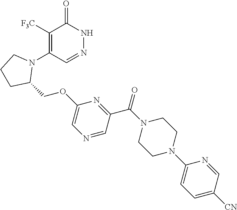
C1([F3C])=C(N2CCCC2COC2=CN=CC(C(N3CCN(C4=CC=C([CN])C=N4)CC3)=O)=N2)C=NNC1=O
